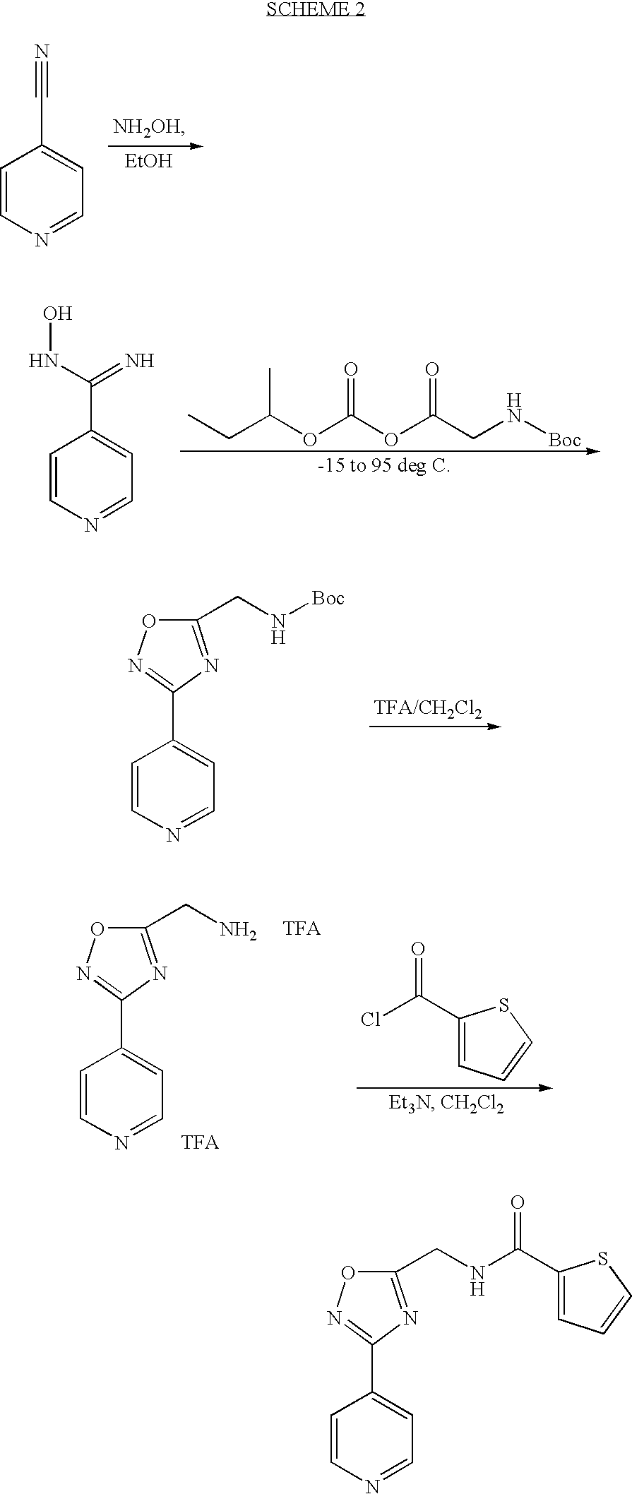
C1=CN=CC=C1C1=NOC(CNC(C2=CC=CS2)=O)=N1.[EtOH].C1=CN=CC=C1C#N.CCC(OC(OC(CN[Boc])=O)=O)C.C1=CN=CC=C1C(NO)=N.C1=CN=CC=C1C1=NOC(CN[Boc])=N1.C1(C(Cl)=O)=CC=CS1.C1=CN=CC=C1C1=NOC(CN)=N1
